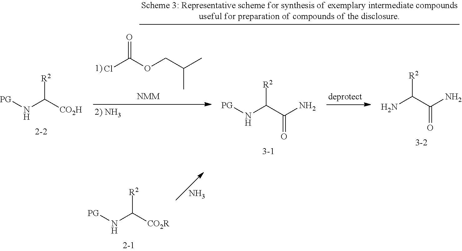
[PG]NC([CO2H])[R2].ClC(OCC(C)C)=O.[PG]NC(C(N)=O)[R2].NC(C(N)=O)[R2].[PG]NC([CO2R])[R2].N
